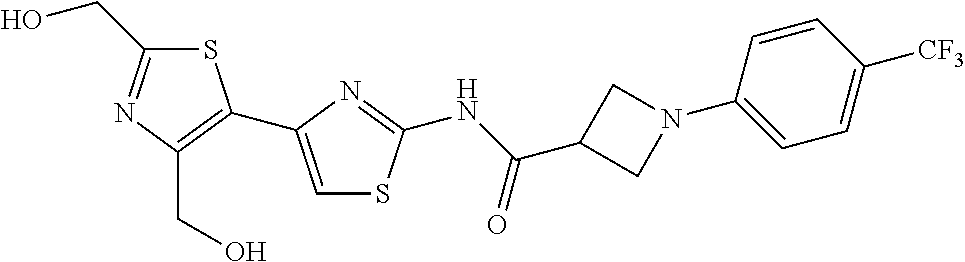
S1C(CO)=NC(CO)=C1C1=CSC(NC(=O)C2CN(C3=CC=C([CF3])C=C3)C2)=N1
